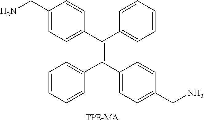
C1(CN)=CC=C(C(C2=CC=CC=C2)=C(C2=CC=C(CN)C=C2)C2=CC=CC=C2)C=C1
